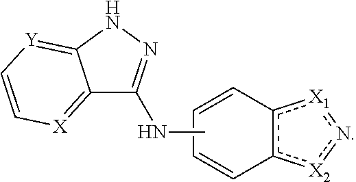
C12=[X]C=C[Y]=C1NN=C2NC.C1=Cc2c([X2]n[X1]2)C=C1
